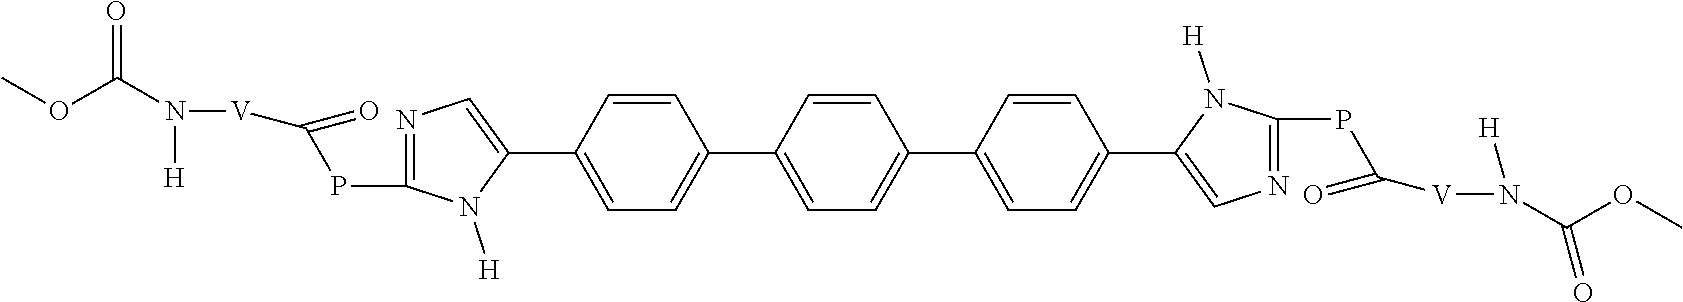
COC(N([H])[V]C(PC1=NC=C(C2=CC=C(C3=CC=C(C4=CC=C(C5=CN=C(PC([V]N(C(OC)=O)[H])=O)N5[H])C=C4)C=C3)C=C2)N1[H])=O)=O
